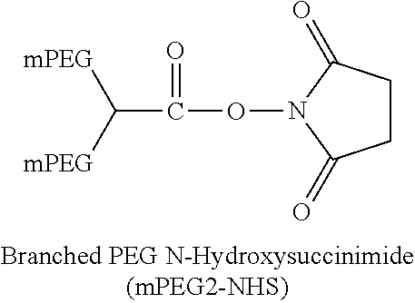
C1CC(=O)N(OC(C([mPEG])[mPEG])=O)C1=O
